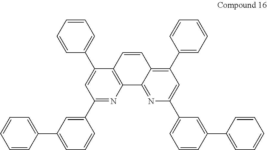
C1(C2=CC(C3=CC=CC=C3)=CC=C2)=NC2=C(C(C3=CC=CC=C3)=C1)C=CC1=C(C3=CC=CC=C3)C=C(C3=CC=CC(C4=CC=CC=C4)=C3)N=C21
